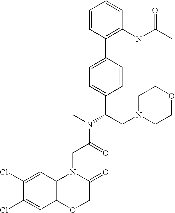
C1=CC(C2=CC=C(C(CN3CCOCC3)N(C)C(=O)CN3C4=C(OCC3=O)C=C(Cl)C(Cl)=C4)C=C2)=C(NC(C)=O)C=C1
